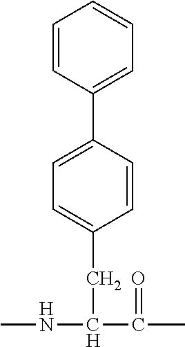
C1=CC(C2=CC=C(CC(C(=O)C)NC)C=C2)=CC=C1
